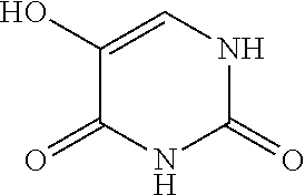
C1(O)=CNC(=O)NC1=O
